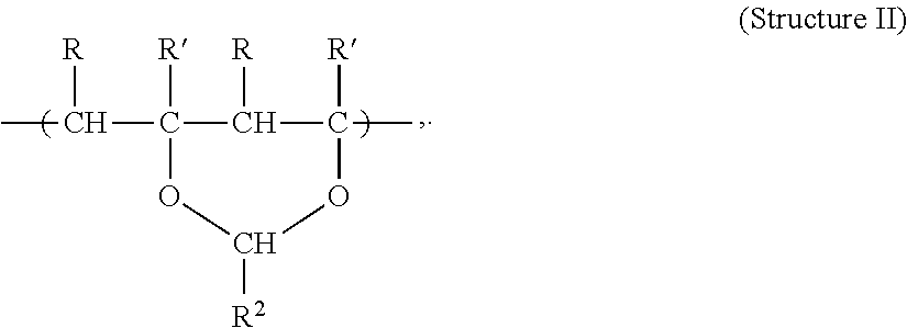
C(C)(C1([R])C([R])C(C)([R])OC([R2])O1)[R]
